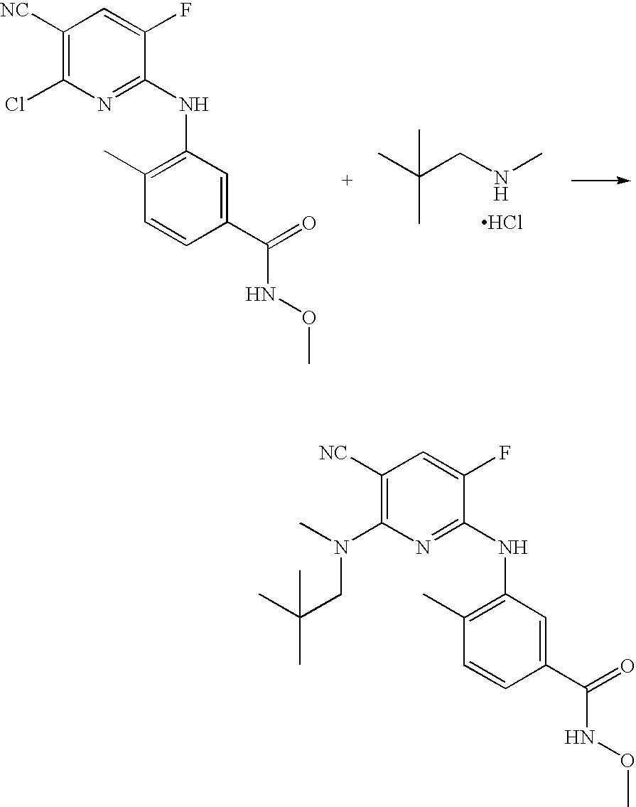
CC(CNC)(C)C.Cl.C1([NC])=C(Cl)N=C(NC2=C(C)C=CC(C(=O)NOC)=C2)C(F)=C1.C1([NC])=C(N(CC(C)(C)C)C)N=C(NC2=C(C)C=CC(C(=O)NOC)=C2)C(F)=C1
